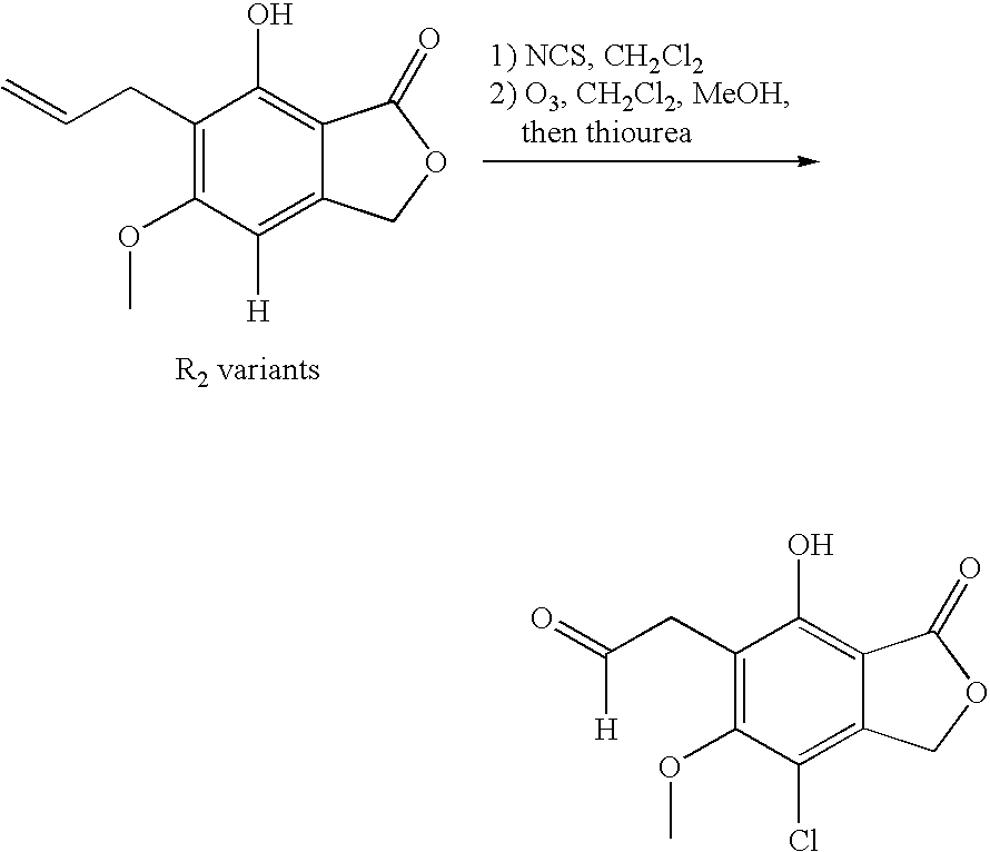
C1(CC=C)=C(OC)C([H])=C2C(=C1O)C(=O)OC2.C1(CC(=O)[H])=C(OC)C(Cl)=C2C(=C1O)C(=O)OC2
